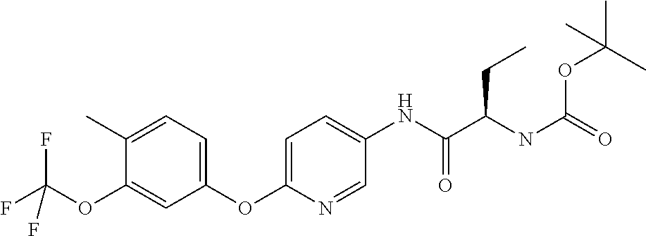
C1(OC2=CC=C(NC(C(NC(OC(C)(C)C)=O)CC)=O)C=N2)=CC=C(C)C(OC(F)(F)F)=C1
